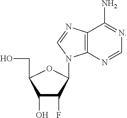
C1(O)C(F)C(N2C3=C(N=C2)C(N)=NC=N3)OC1CO
